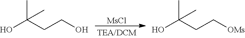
[MsCl].OCCC(O)(C)C.[OMs]CCC(O)(C)C
